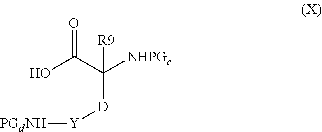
O=C(C([NHPGc])([D][Y][PGdNH])[R9])O
